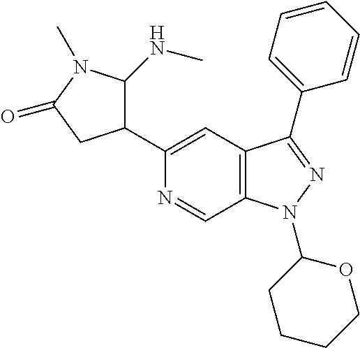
N1=CC2=C(C=C1C1C(NC)N(C)C(=O)C1)C(C1=CC=CC=C1)=NN2C1CCCCO1
